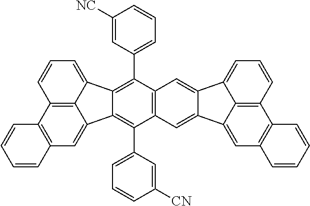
C12=C3C(=CC=C1)C1=C(C4=CC=CC([NC])=C4)C4=C(C(C5=CC=CC([CN])=C5)=C1C3=CC1=C2C=CC=C1)C=C1C(=C4)C2=CC=CC3=C2C1=CC1=C3C=CC=C1
